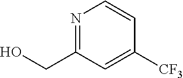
N1=C(CO)C=C([CF3])C=C1
